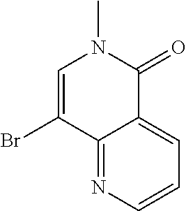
C1=C(Br)C2=NC=CC=C2C(=O)N1C
